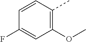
C1=CC(C)=C(OC)C=C1F
